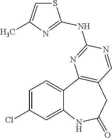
C12=CC(Cl)=CC=C1C1=C(CC(=O)N2)C=NC(NC2=NC(C)=CS2)=N1
